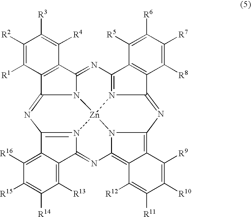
N12C3=NC4=N5C(=NC6=C7C(=C8N=C9N(=C(C%10=C([R16])C([R15])=C([R14])C([R13])=C9%10)N=C1C1=C3C([R4])=C([R3])C([R2])=C1[R1])[Zn]25N86)C([R12])=C([R11])C([R10])=C7[R9])C1=C4C([R5])=C([R6])C([R7])=C1[R8]
